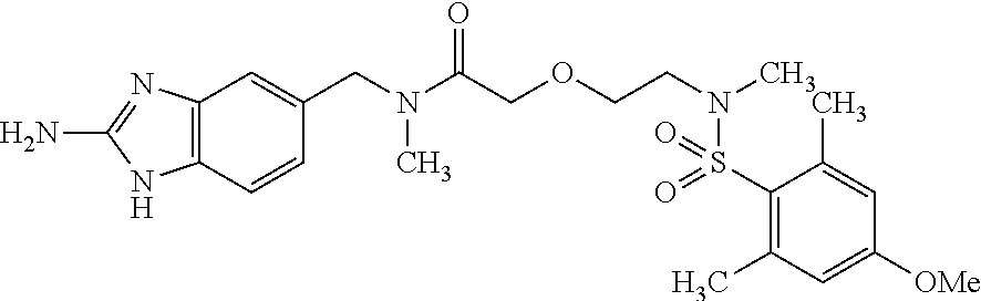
C1(S(N(CCOCC(N(CC2=CC3=C(C=C2)NC(N)=N3)C)=O)C)(=O)=O)=C(C)C=C([OMe])C=C1C
